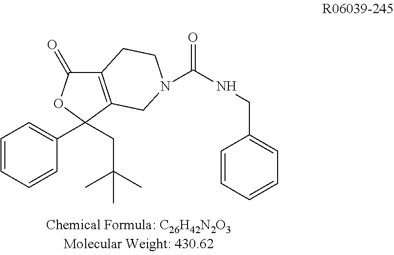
C1=CC=CC(C2(CC(C)(C)C)OC(=O)C3=C2CN(C(NCC2=CC=CC=C2)=O)CC3)=C1
